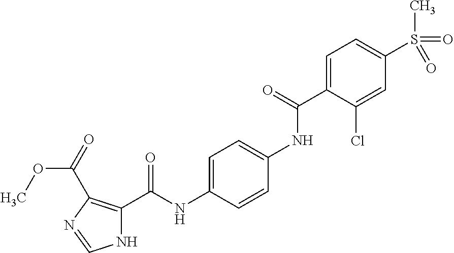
C1=C(C(=O)NC2=CC=C(NC(=O)C3=C(C(OC)=O)N=CN3)C=C2)C(Cl)=CC(S(=O)(C)=O)=C1
